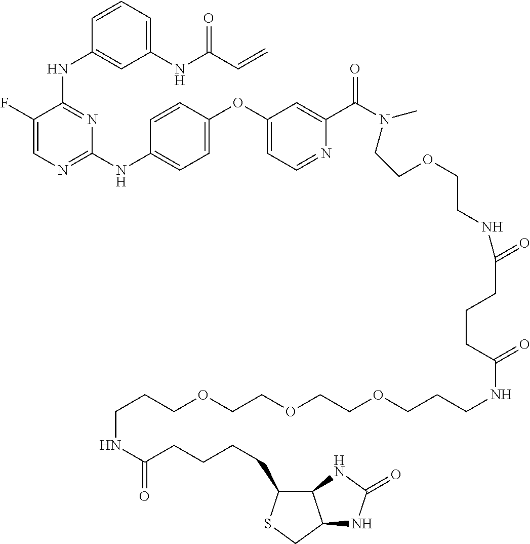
C1=C(F)C(NC2=CC(NC(C=C)=O)=CC=C2)=NC(NC2=CC=C(OC3=CC=NC(C(N(C)CCOCCNC(CCCC(NCCCOCCOCCOCCCNC(CCCCC4C5C(CS4)NC(=O)N5)=O)=O)=O)=O)=C3)C=C2)=N1
